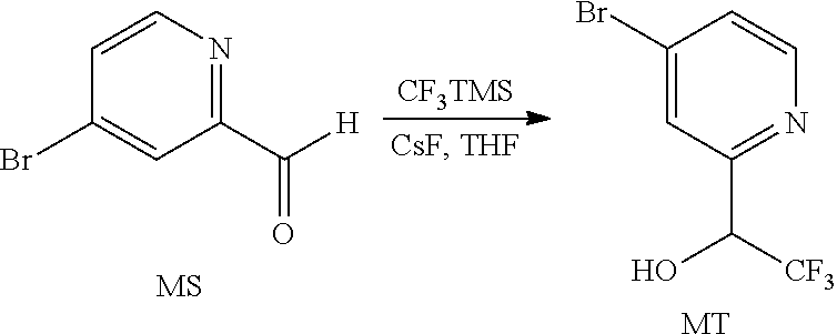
C1=CN=C(C([H])=O)C=C1Br.[CF3TMS].C1(Br)=CC(C([CF3])O)=NC=C1.[MT]
